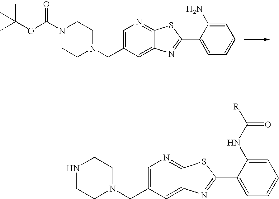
C1=C(CN2CCN(C(OC(C)(C)C)=O)CC2)C=C2C(=N1)SC(C1=CC=CC=C1N)=N2.C1=C(CN2CCNCC2)C=C2C(=N1)SC(C1=CC=CC=C1NC([R])=O)=N2
